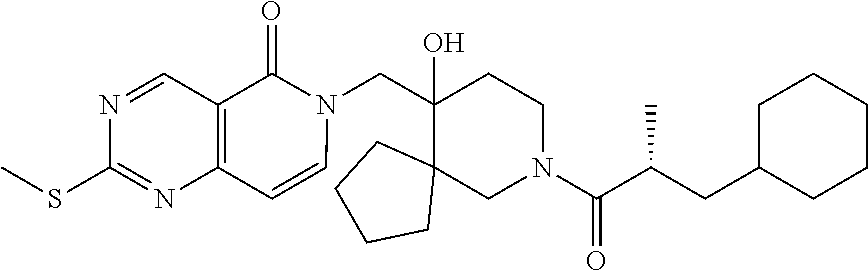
C1(O)(CN2C(=O)C3=C(C=C2)N=C(SC)N=C3)C2(CN(C(C(CC3CCCCC3)C)=O)CC1)CCCC2
